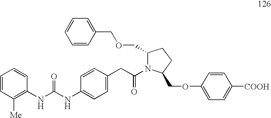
C1=CC([Me])=C(NC(=O)NC2=CC=C(CC(=O)N3C(COCC4=CC=CC=C4)CCC3COC3=CC=C([COOH])C=C3)C=C2)C=C1
